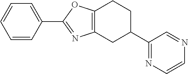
C1=CC=C(C2=NC3=C(O2)CCC(C2=NC=CN=C2)C3)C=C1
